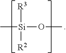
C[Si](OC)([R3])[R2]
